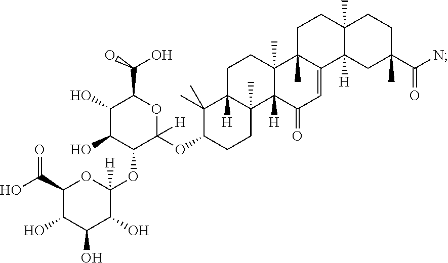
C1(C(O)=O)C(O)C(O)C(O)C(OC2C(OC3CCC4(C)C([H])(C3(C)C)CCC3(C)C4([H])C(=O)C=C4C3(C)CCC3(C)C4([H])CC(C(N)=O)(C)CC3)([H])OC(C(O)O)C(O)C2O)([H])O1
